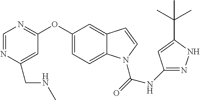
C1(OC2=NC=NC(CNC)=C2)=CC=C2C(=C1)C=CN2C(=O)NC1=NNC(C(C)(C)C)=C1
